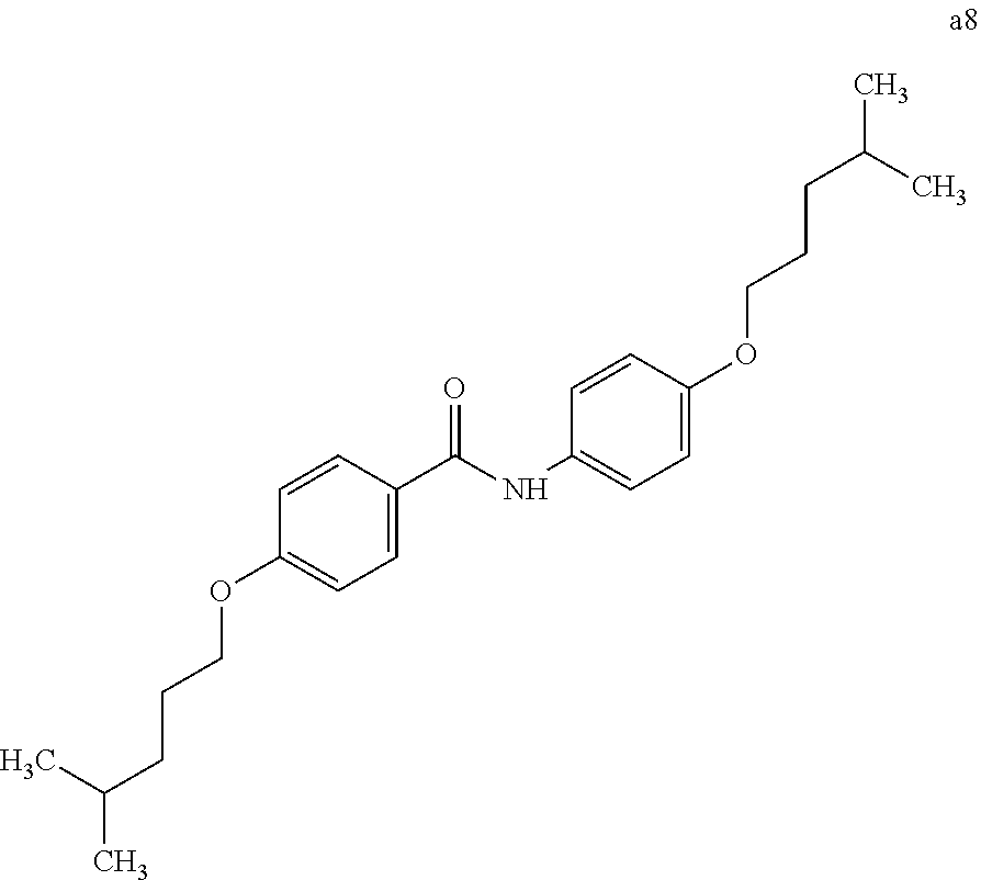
C1=CC(OCCCC(C)C)=CC=C1C(NC1=CC=C(OCCCC(C)C)C=C1)=O
